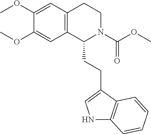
N1C2=C(C(CCC3N(C(OC)=O)CCC4=C3C=C(OC)C(OC)=C4)=C1)C=CC=C2
